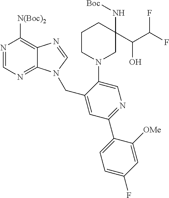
C1=NC([N(Boc)2])=C2C(=N1)N(CC1=CC(C3=CC=C(F)C=C3[OMe])=NC=C1N1CC(N[Boc])(C(O)C(F)F)CCC1)C=N2
